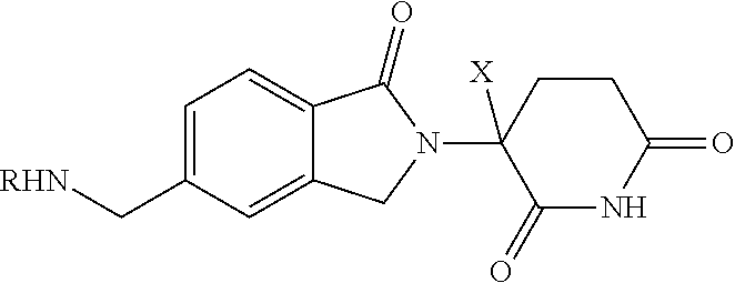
C1=C(C[RHN])C=C2C(=C1)C(=O)N(C1([X])C(=O)NC(=O)CC1)C2
